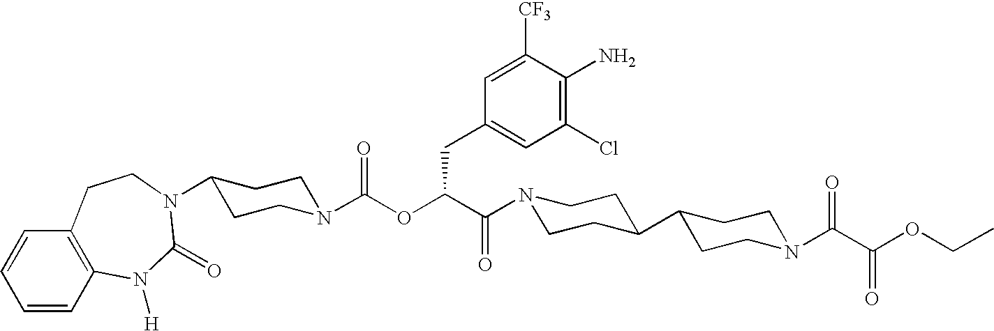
C1=CC2=C(C=C1)CCN(C1CCN(C(OC(CC3=CC(Cl)=C(N)C([CF3])=C3)C(=O)N3CCC(C4CCN(C(=O)C(OCC)=O)CC4)CC3)=O)CC1)C(=O)N2[H]
